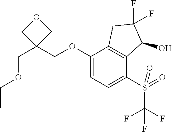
C1(OCC2(COCC)COC2)=CC=C(S(C(F)(F)F)(=O)=O)C2=C1CC(F)(F)C2O
